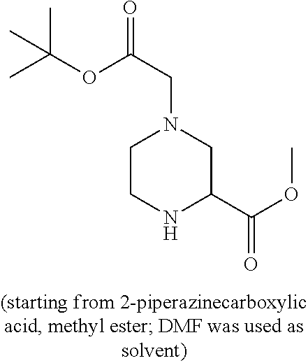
CC(OC(CN1CCNC(C(OC)=O)C1)=O)(C)C
